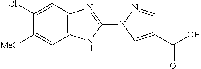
C1(Cl)=CC2=C(NC(N3C=C(C(=O)O)C=N3)=N2)C=C1[MeO]
